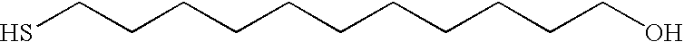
SCCCCCCCCCCCO
